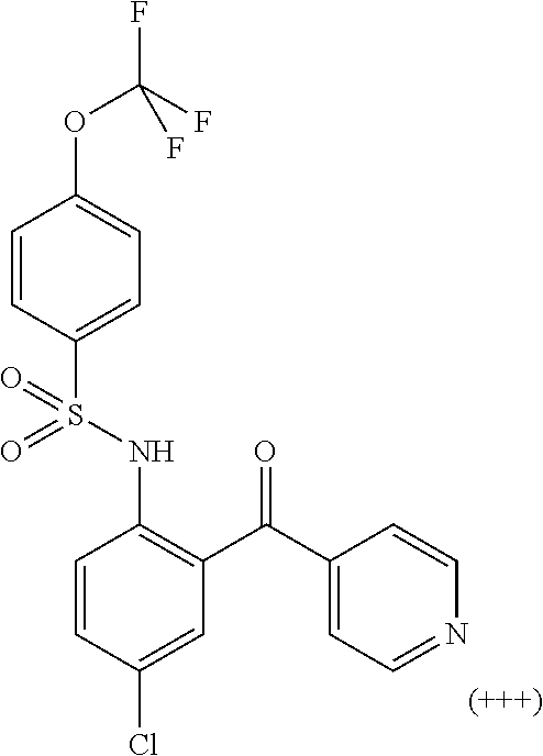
C1=CC(Cl)=CC(C(C2=CC=NC=C2)=O)=C1NS(C1=CC=C(OC(F)(F)F)C=C1)(=O)=O
